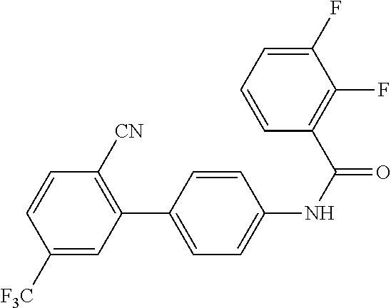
C1(C2=CC=C(NC(=O)C3=C(F)C(F)=CC=C3)C=C2)=C([CN])C=CC([F3C])=C1
